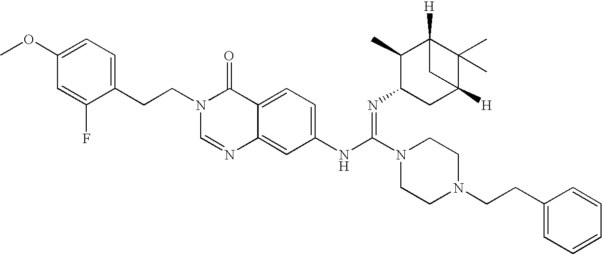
C1(CCN2C=NC3=CC(NC(N4CCN(CCC5=CC=CC=C5)CC4)=NC4CC5([H])C(C)(C)C([H])(C4C)C5)=CC=C3C2=O)=CC=C(OC)C=C1F
